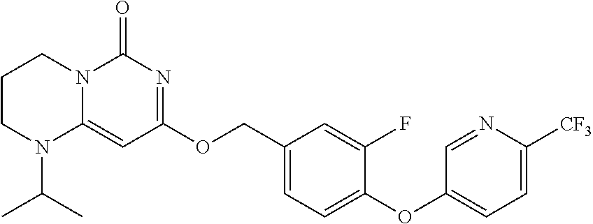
C1CN(C(C)C)C2=CC(OCC3=CC=C(OC4=CC=C([CF3])N=C4)C(F)=C3)=NC(=O)N2C1
